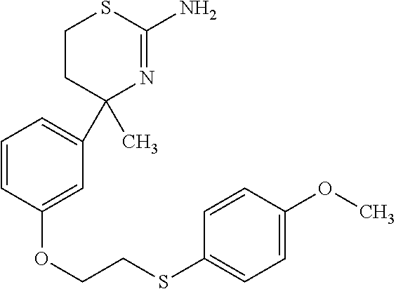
C1=CC=C(C2(C)N=C(N)SCC2)C=C1OCCSC1=CC=C(OC)C=C1
